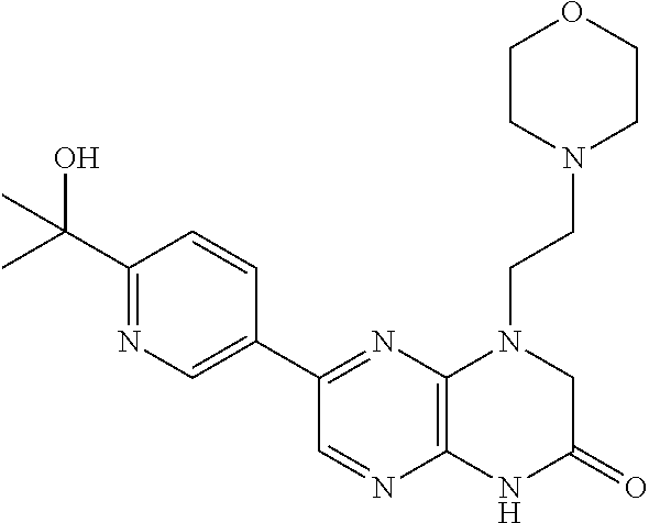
C12=C(N=C(C3=CN=C(C(C)(O)C)C=C3)C=N1)N(CCN1CCOCC1)CC(=O)N2
